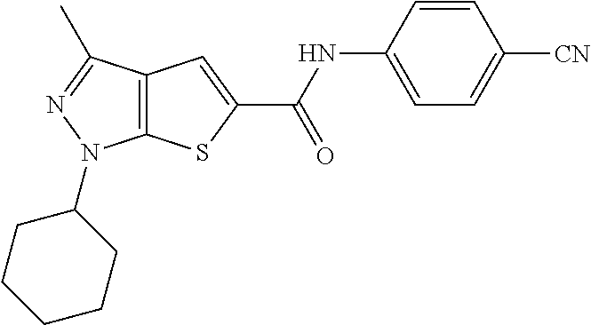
C12=C(C(C)=NN1C1CCCCC1)C=C(C(NC1=CC=C([CN])C=C1)=O)S2
